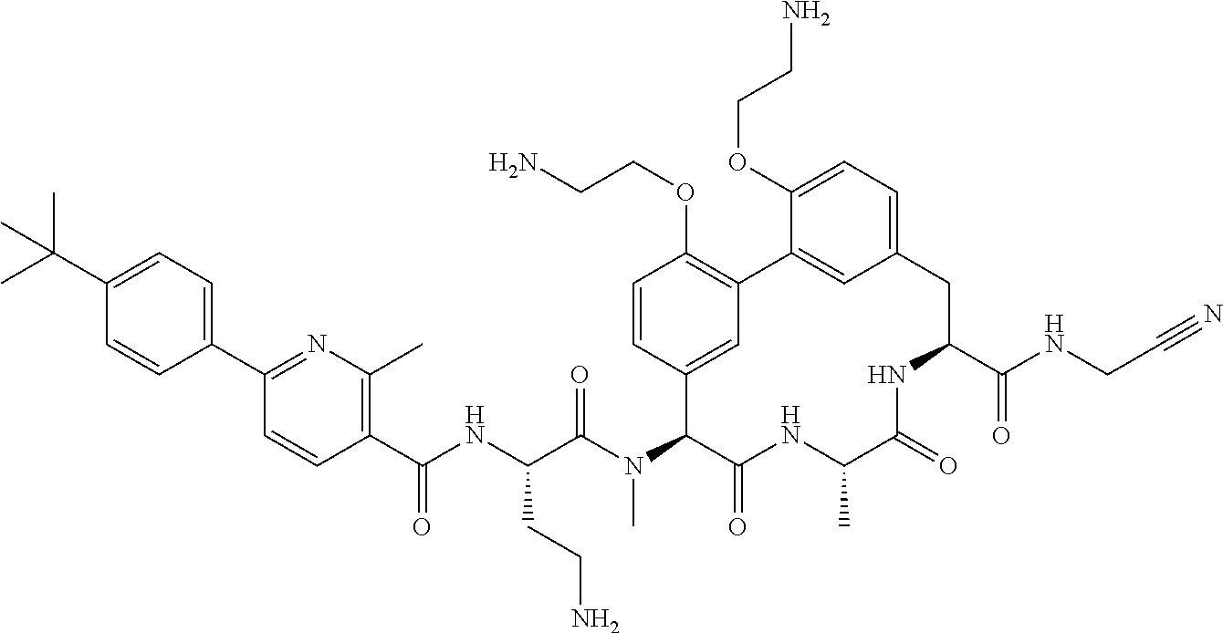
C1(C(C)(C)C)=CC=C(C2=NC(C)=C(C(NC(C(N(C3C(=O)NC(C)C(=O)NC(C(NCC#N)=O)CC4=CC=C(OCCN)C(=C4)C4=C(OCCN)C=CC3=C4)C)=O)CCN)=O)C=C2)C=C1
